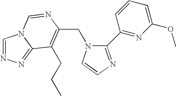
C(N1C(C2=NC(OC)=CC=C2)=NC=C1)C1=C(CCC)C2=NN=CN2C=N1
